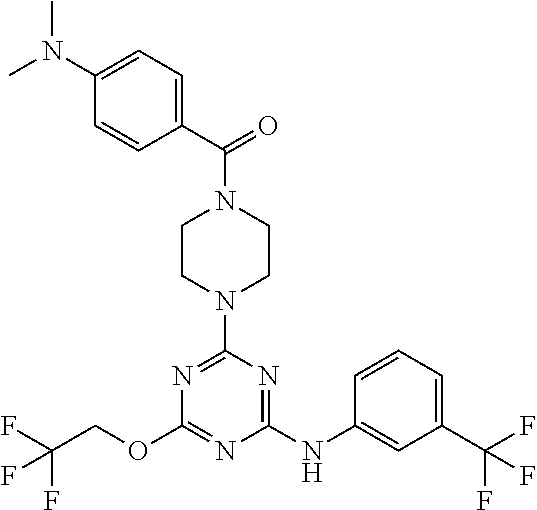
FC(COC1=NC(NC2=CC(C(F)(F)F)=CC=C2)=NC(N2CCN(C(C3=CC=C(N(C)C)C=C3)=O)CC2)=N1)(F)F
